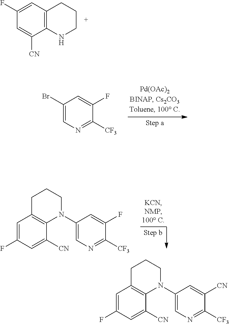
C12=C(C=C(F)C=C1[CN])CCCN2.C1(Br)=CN=C([CF3])C(F)=C1.C1=C(F)C=C([CN])C2=C1CCCN2C1=CN=C([CF3])C(F)=C1.C1=C(F)C=C([CN])C2=C1CCCN2C1=CN=C([CF3])C([CN])=C1
